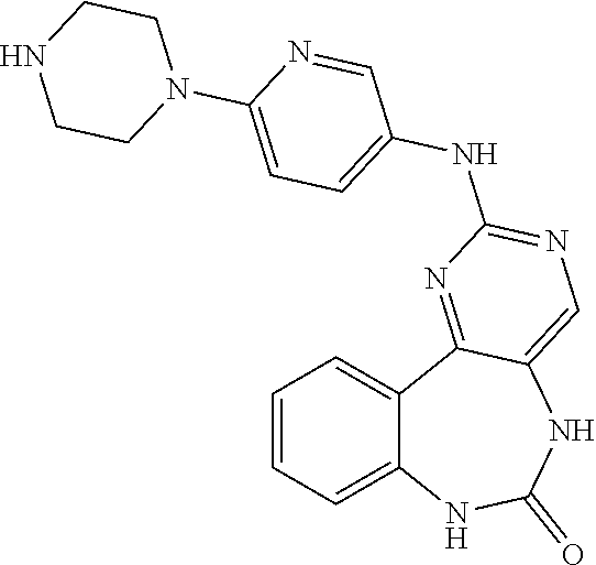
C1=CC=C2C(=C1)C1=NC(NC3=CC=C(N4CCNCC4)N=C3)=NC=C1NC(=O)N2
